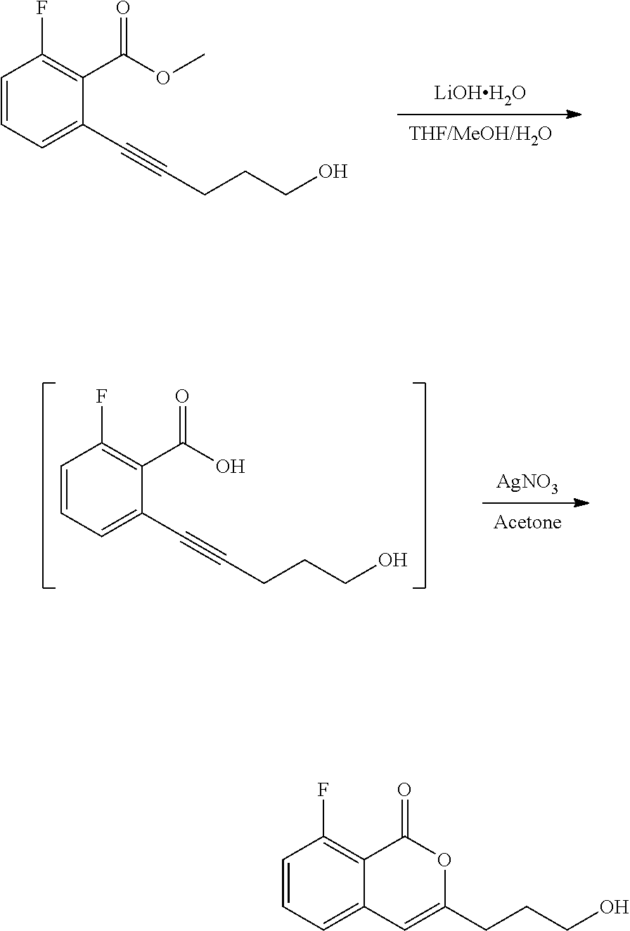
C1=CC=C(C#CCCCO)C(C(OC)=O)=C1F.[LiOHH2O].C1=CC=C(C#CCCCO)C(C(O)=O)=C1F.[AgNO3].C1=C(CCCO)OC(=O)C2=C(F)C=CC=C12
